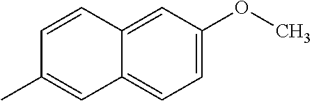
C1=CC2=CC(OC)=CC=C2C=C1C
